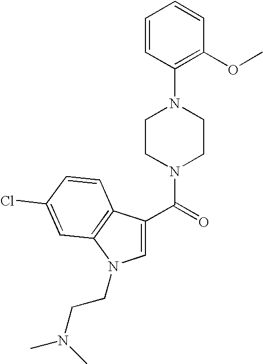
C(=O)(N1CCN(C2=C(OC)C=CC=C2)CC1)C1=CN(CCN(C)C)C2=C1C=CC(Cl)=C2
